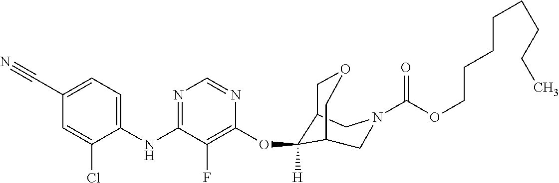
C1(NC2=NC=NC(OC3([H])C4COCC3CN(C(OCCCCCCCC)=O)C4)=C2F)=CC=C(C#N)C=C1Cl
